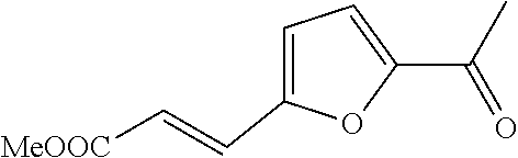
C1=C(C(C)=O)OC(C=C[MeOOC])=C1
